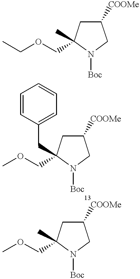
C1([COOMe])CC(COCC)(C)N([Boc])C1.C1([COOMe])CC(CC2=CC=CC=C2)(COC)N([Boc])C1.C1([COOMe])CC(C)(COC)N([Boc])C1
